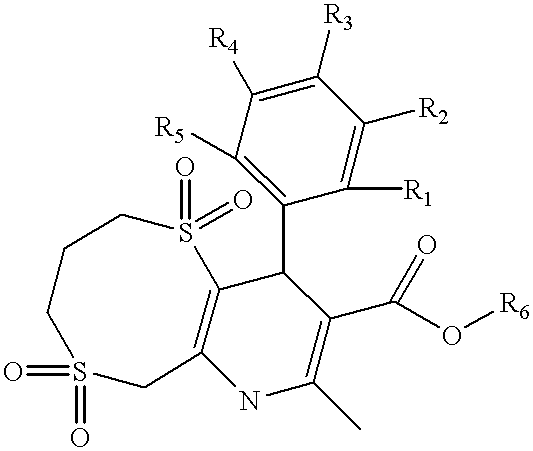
C12=C(C(C3=C([R5])C([R4])=C([R3])C([R2])=C3[R1])C(C(O[R6])=O)=C(C)N1)S(=O)(=O)CCCS(=O)(=O)C2
